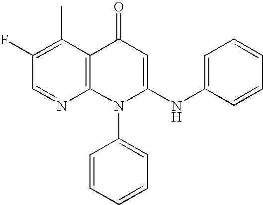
C1=NC2=C(C(C)=C1F)C(=O)C=C(NC1=CC=CC=C1)N2C1=CC=CC=C1
